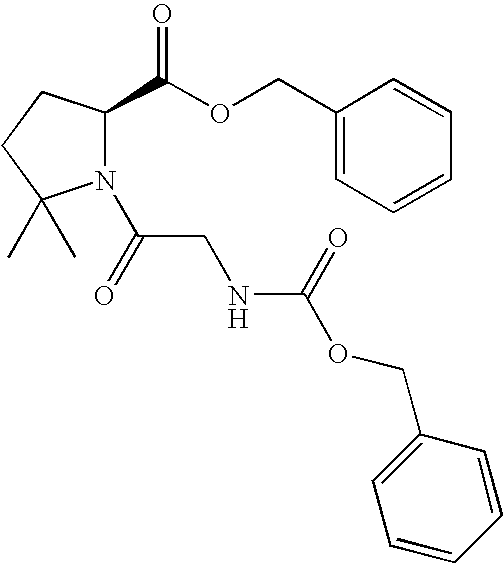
N1(C(=O)CNC(=O)OCC2=CC=CC=C2)C(C(OCC2=CC=CC=C2)=O)CCC1(C)C
